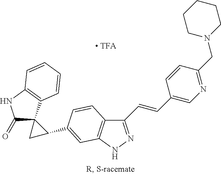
C1(=O)C2(C3=C(N1)C=CC=C3)CC2C1=CC2=C(C(C=CC3=CN=C(CN4CCCCC4)C=C3)=NN2)C=C1
